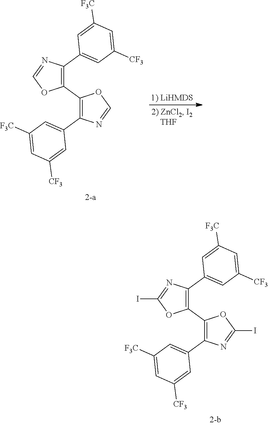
C1(C2=C(C3=CC([F3C])=CC([CF3])=C3)N=C(I)O2)=C(C2=CC([CF3])=CC([F3C])=C2)N=C(I)O1.C1(C2=C(C3=CC([F3C])=CC([CF3])=C3)N=CO2)=C(C2=CC([CF3])=CC([F3C])=C2)N=CO1
